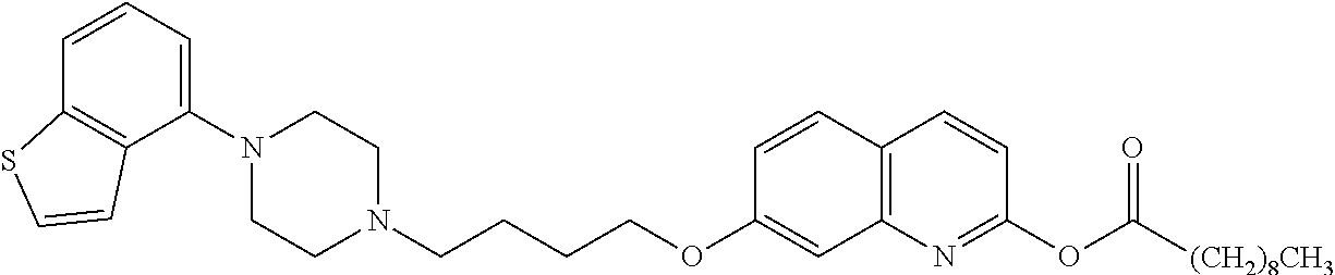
C1N(C2=CC=CC3=C2C=CS3)CCN(CCCCOC2=CC3=C(C=C2)C=CC(OC([(CH2)8CH3])=O)=N3)C1
